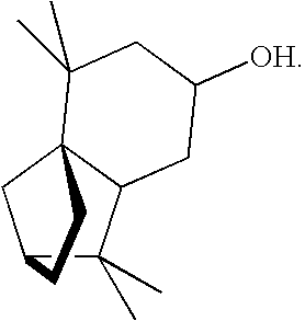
C12C(C)(C)C3C(C1)(C(C)(C)CC([OH])C3)CC2
